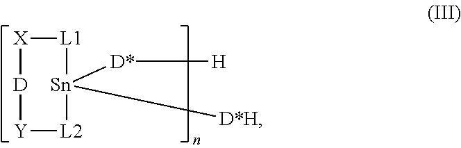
[X]1[D][Y][L2][Sn]([D*][H])([D*H])[L1]1
